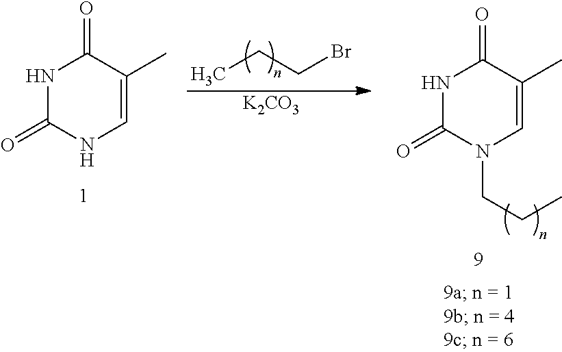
N1C(=O)NC=C(C)C1=O.CCCBr.[K2CO3].N1C(=O)N(CCC)C=C(C)C1=O
